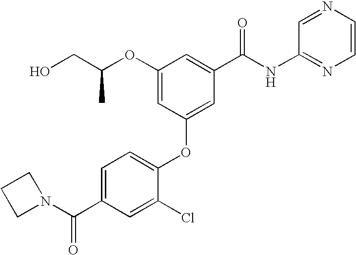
O(C1=CC(OC2=CC=C(C(N3CCC3)=O)C=C2Cl)=CC(C(NC2=NC=CN=C2)=O)=C1)C(CO)C
